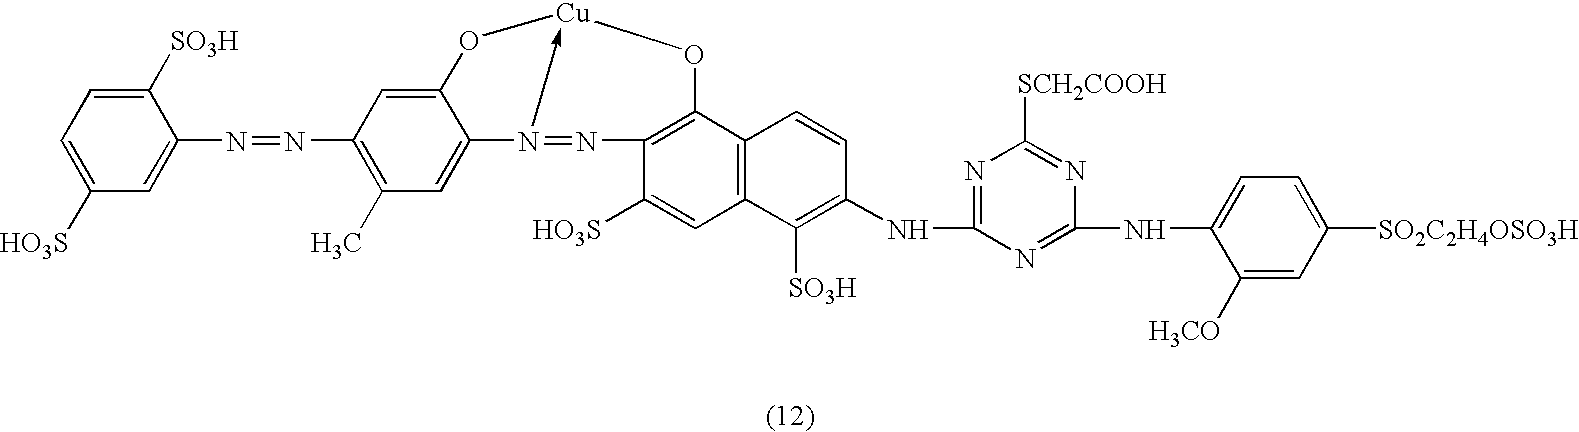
C12=CC(C)=C(N=NC3=CC([HO3S])=CC=C3[SO3H])C=C1O[Cu]1-N2=NC2=C(C3=C(C=C2[HO3S])C([SO3H])=C(NC2=NC([SCH2COOH])=NC(NC4=CC=C([SO2C2H4OSO3H])C=C4[H3CO])=N2)C=C3)O1
